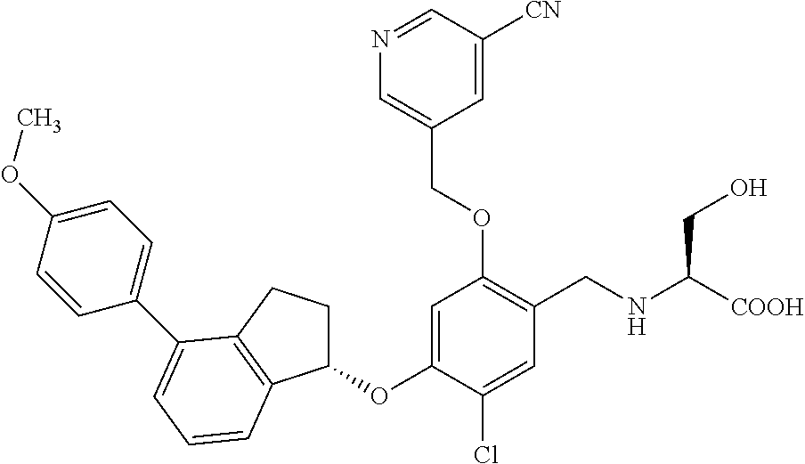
C1=C(OC2CCC3=C2C=CC=C3C2=CC=C(OC)C=C2)C(Cl)=CC(CNC([COOH])CO)=C1OCC1=CN=CC([CN])=C1
